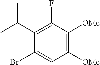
C1([OMe])=C([OMe])C(F)=C(C(C)C)C(Br)=C1
